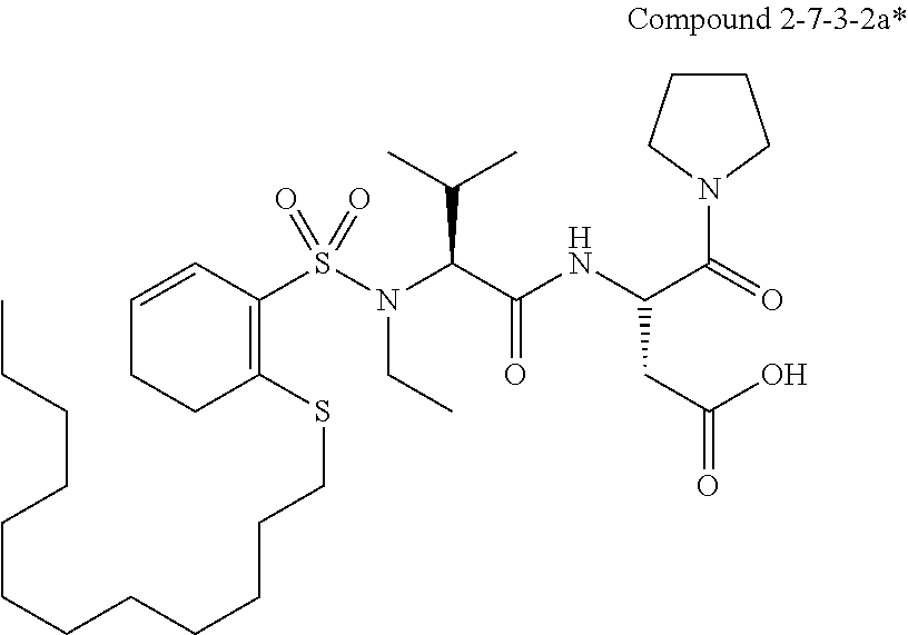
C1=CC(S(N(CC)C(C(=O)NC(CC(O)=O)C(=O)N2CCCC2)C(C)C)(=O)=O)=C(SCCCCCCCCCCCC)CC1
